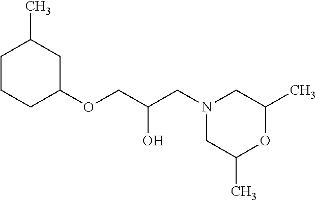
C1CCC(OCC(CN2CC(C)OC(C)C2)O)CC1C
